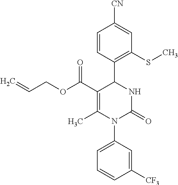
C1=CC(C2C(C(=O)OCC=C)=C(C)N(C3=CC=CC([CF3])=C3)C(=O)N2)=C(SC)C=C1[CN]
